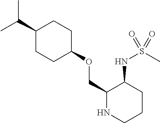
C(C)(C)C1CCC(OCC2NCCCC2NS(C)(=O)=O)CC1
